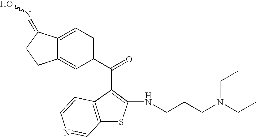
C(=O)(C1=CC=C2C(=C1)CCC2=NO)C1=C(NCCCN(CC)CC)SC2=C1C=CN=C2
